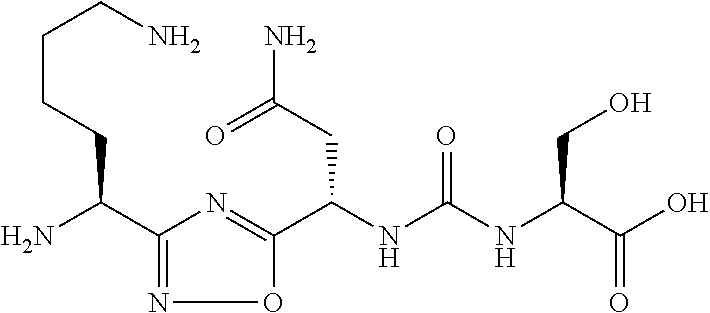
C1(C(N)CCCCN)=NOC(C(NC(NC(C(O)=O)CO)=O)CC(N)=O)=N1
